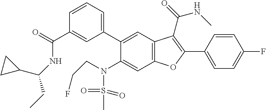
C1=CC(C2=C(C(=O)NC)C3=C(C=C(N(S(=O)(=O)C)CCF)C(C4=CC=CC(C(=O)NC(C5CC5)CC)=C4)=C3)O2)=CC=C1F
